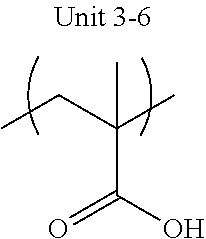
C(C(O)=O)(CC)(C)C
